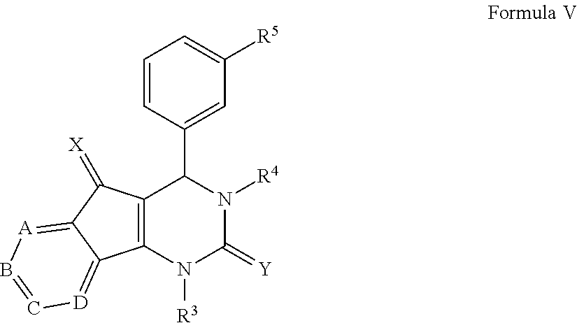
C12=C(C(=[X])C3=[A]B=C[D]=C13)C(C1=CC([R5])=CC=C1)N([R4])C(=[Y])N2[R3]
